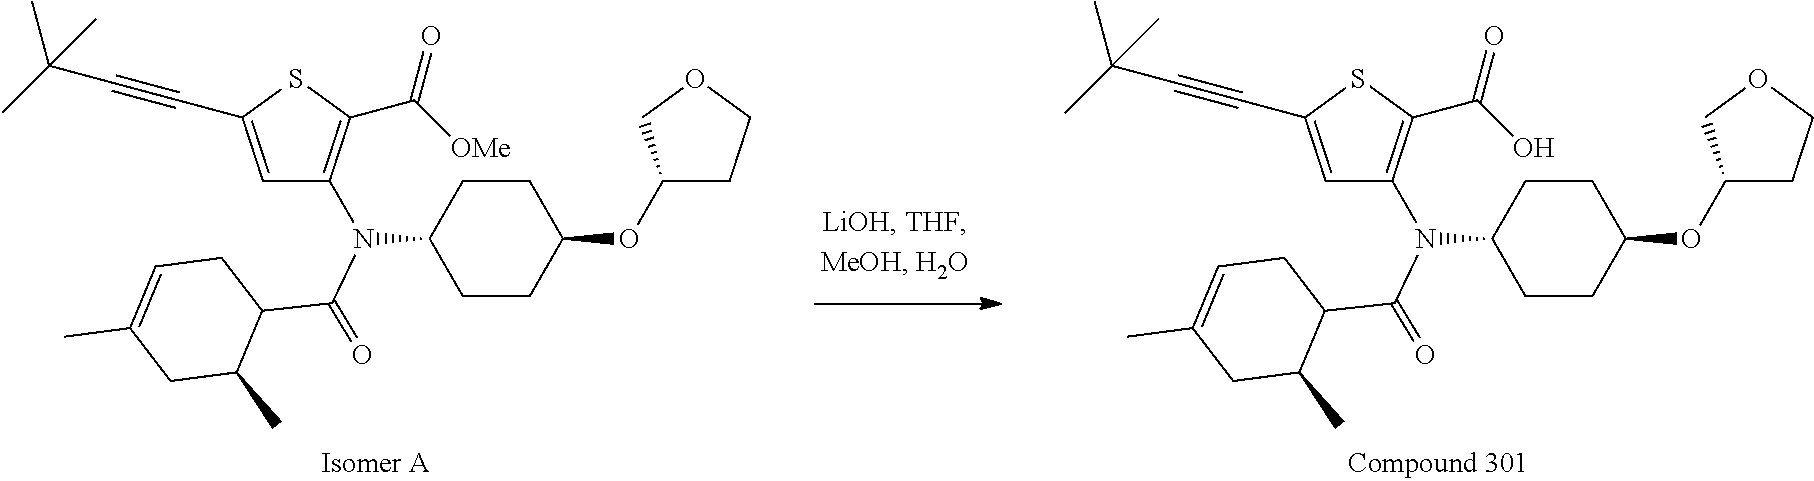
C1=C(C#CC(C)(C)C)SC(C(O)=O)=C1N(C1CCC(OC2CCOC2)CC1)C(C1CC=C(C)CC1C)=O.C1=C(C#CC(C)(C)C)SC(C([OMe])=O)=C1N(C1CCC(OC2CCOC2)CC1)C(C1CC=C(C)CC1C)=O
